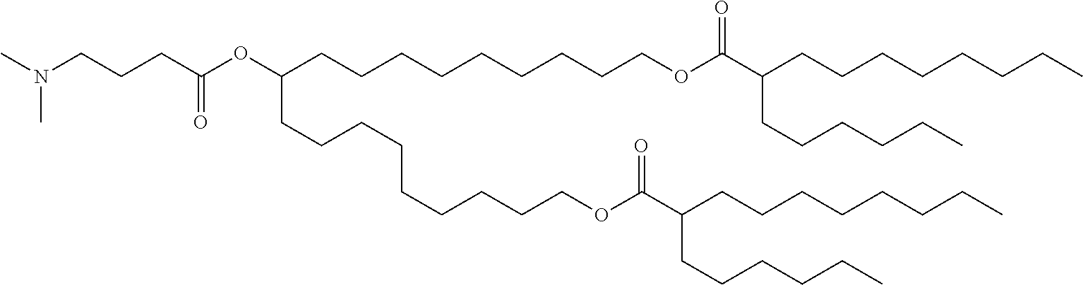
C(CCC(OC(CCCCCCCCCOC(C(CCCCCCCC)CCCCCC)=O)CCCCCCCCCOC(C(CCCCCCCC)CCCCCC)=O)=O)N(C)C
